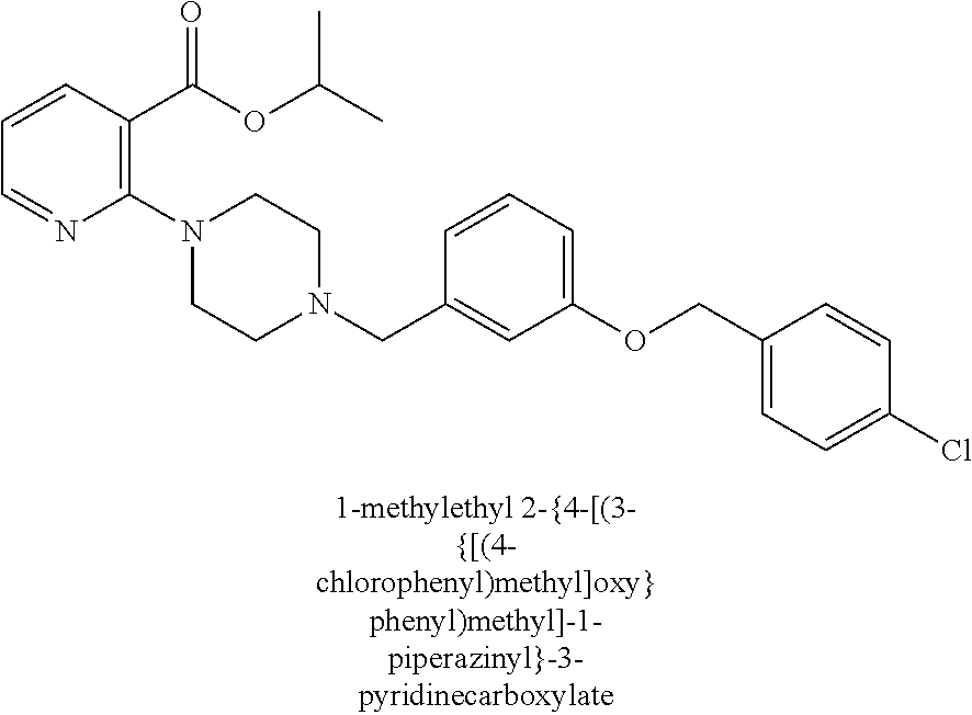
C1(N2CCN(CC3=CC(OCC4=CC=C(Cl)C=C4)=CC=C3)CC2)=C(C(OC(C)C)=O)C=CC=N1
